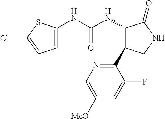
C1=C(NC(NC2C(C3=NC=C([MeO])C=C3F)CNC2=O)=O)SC(Cl)=C1
